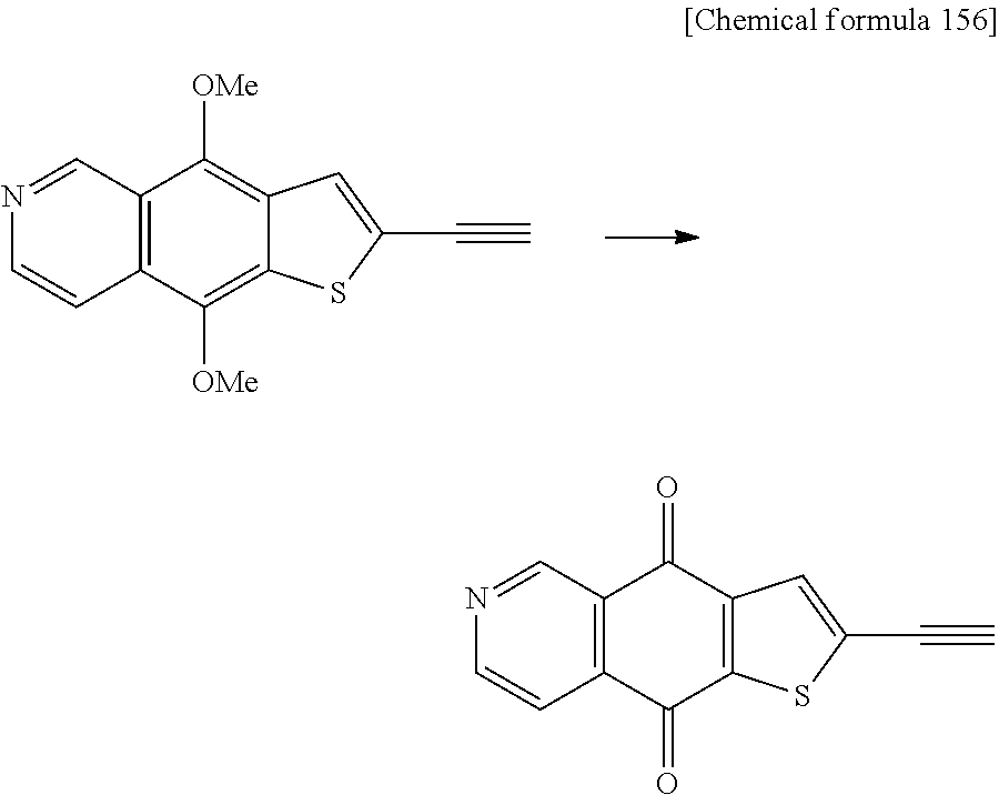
C12=C(C([OMe])=C3C(=C1[OMe])C=C(C#C)S3)C=CN=C2.C12=C(C(=O)C3=C(C1=O)C=C(C#C)S3)C=CN=C2
